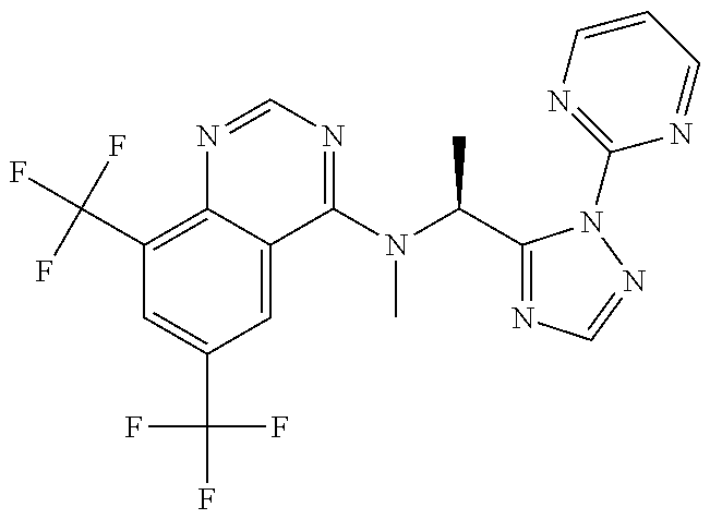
C1(C(F)(F)F)=C2C(=CC(C(F)(F)F)=C1)C(N(C(C1=NC=NN1C1=NC=CC=N1)C)C)=NC=N2
